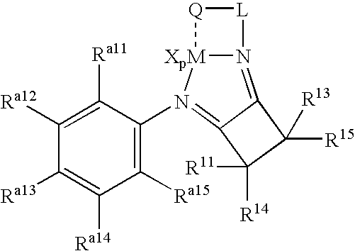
C1([Ra15])=C(N2=C3C(=N4[XpM]2[Q][L]4)C([R15])([R13])C3([R11])[R14])C([Ra11])=C([Ra12])C([Ra13])=C1[Ra14]
